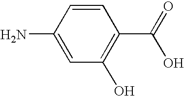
C1(N)=CC(O)=C(C(=O)O)C=C1
